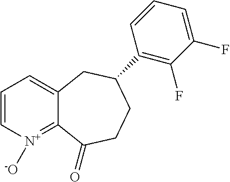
C1=C[N+]([-O])=C2C(=C1)CC(C1=C(F)C(F)=CC=C1)CCC2=O
